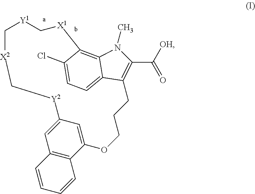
C1(Cl)=CC=C2C3=C1[X1]C[Y1]C[X2]C[Y2]C1=CC4=C(C(=C1)OCCCC2=C(C(=O)[OH])N3C)C=CC=C4
